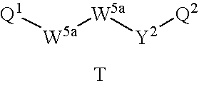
[W5a]([W5a][Y2][Q2])[Q1].[T]
